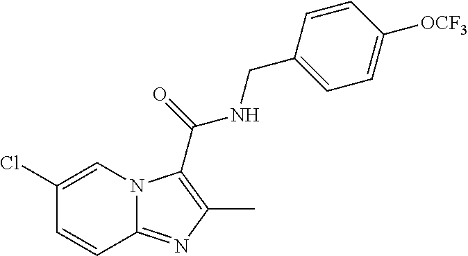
C1(Cl)=CN2C(=NC(C)=C2C(NCC2=CC=C([OCF3])C=C2)=O)C=C1
